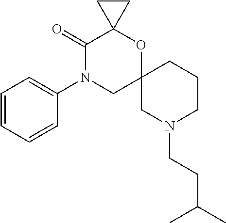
C1(=O)N(C2=CC=CC=C2)CC2(OC13CC3)CN(CCC(C)C)CCC2
